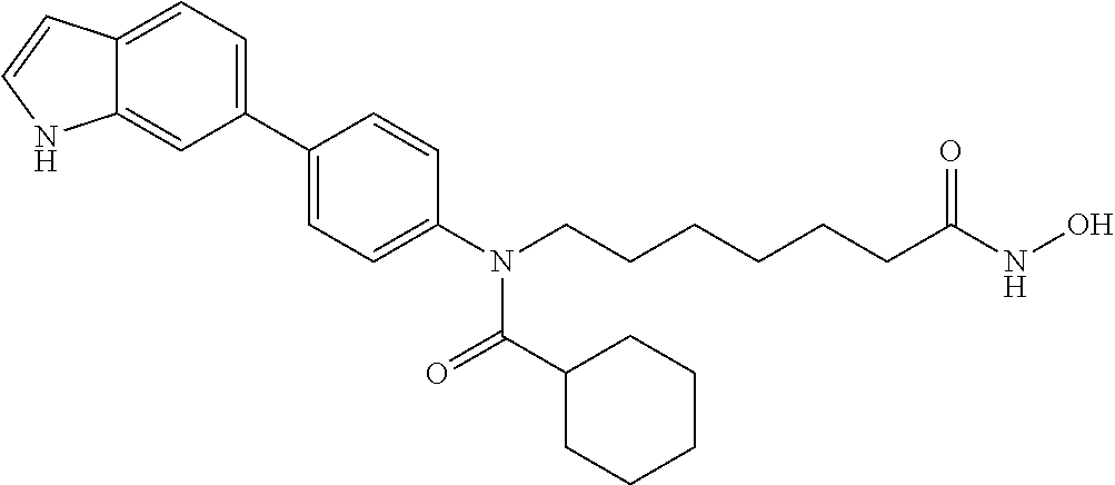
C12=CC=C(C3=CC=C(N(CCCCCCC(NO)=O)C(C4CCCCC4)=O)C=C3)C=C1NC=C2
